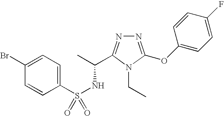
N1=C(OC2=CC=C(F)C=C2)N(CC)C(C(C)NS(=O)(C2=CC=C(Br)C=C2)=O)=N1
